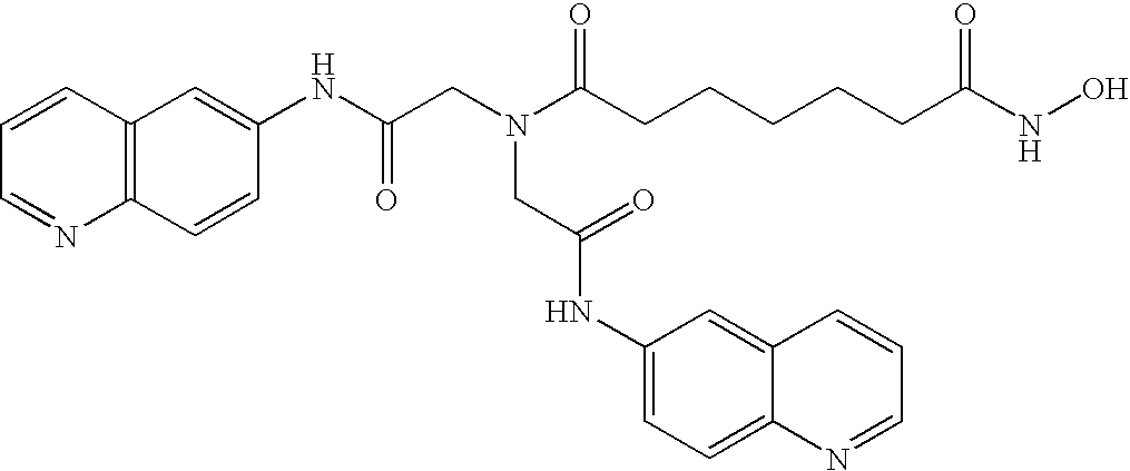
C12=C(C=CC(NC(CN(C(CCCCCC(NO)=O)=O)CC(NC3=CC=C4C(=C3)C=CC=N4)=O)=O)=C1)N=CC=C2
